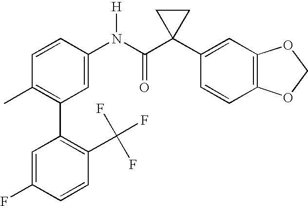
C1=CC(N(C(C2(C3=CC4=C(C=C3)OCO4)CC2)=O)[H])=CC(C2=C(C(F)(F)F)C=CC(F)=C2)=C1C
